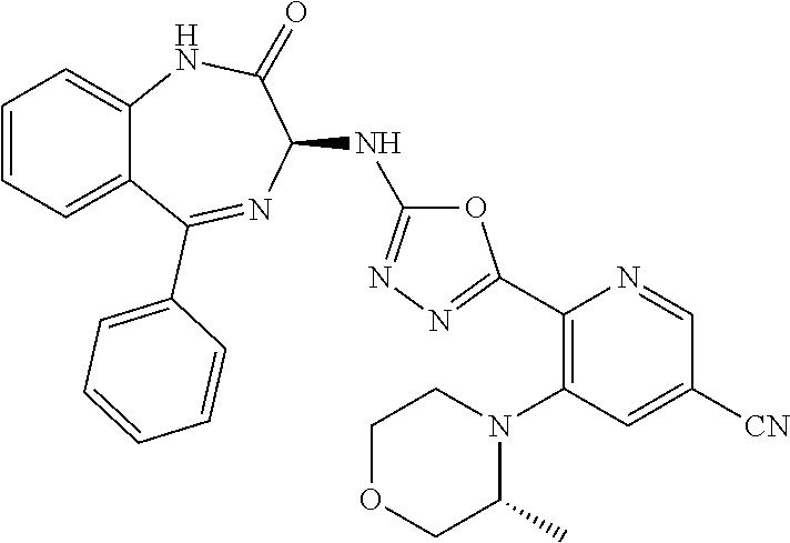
O1C(NC2C(=O)NC3=CC=CC=C3C(C3=CC=CC=C3)=N2)=NN=C1C1=C(N2CCOCC2C)C=C([CN])C=N1
